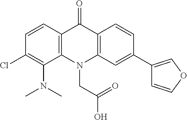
C12=C(N(CC(=O)O)C3=C(C1=O)C=CC(C1=COC=C1)=C3)C(N(C)C)=C(Cl)C=C2
